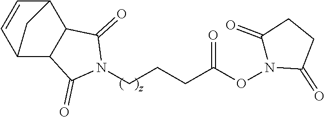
N1(OC(CCCN2C(=O)C3C4C=CC(C3C2=O)C4)=O)C(=O)CCC1=O
